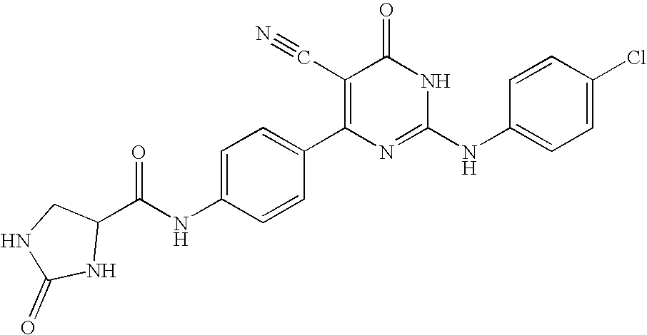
C1=CC(C2=C(C#N)C(=O)NC(NC3=CC=C(Cl)C=C3)=N2)=CC=C1NC(=O)C1NC(=O)NC1
